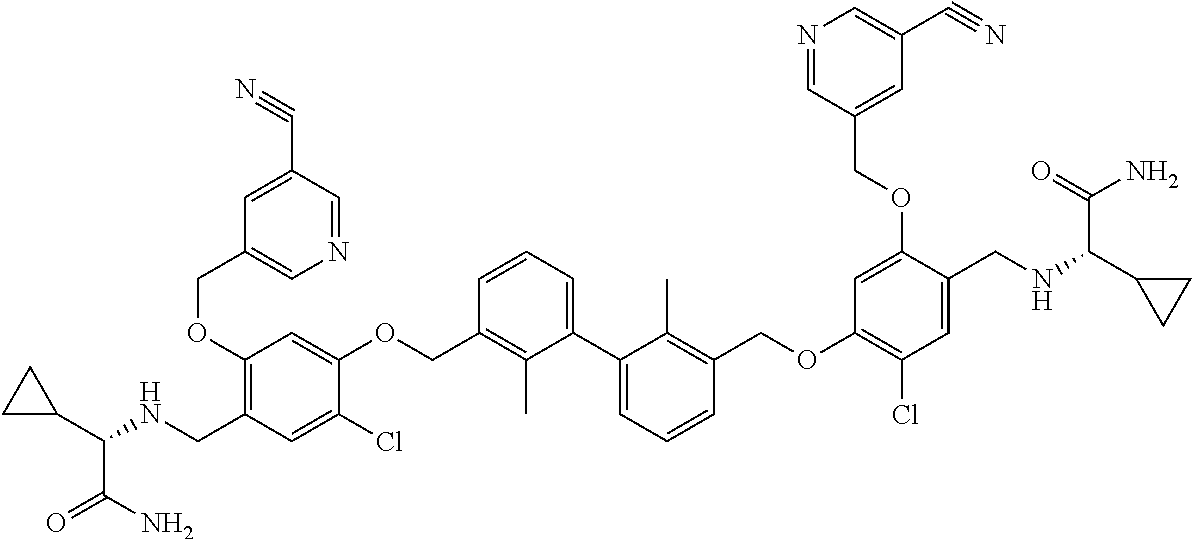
C1(OCC2=CN=CC(C#N)=C2)=C(CNC(C(N)=O)C2CC2)C=C(Cl)C(OCC2=C(C)C(C3=CC=CC(COC4=C(Cl)C=C(CNC(C(=O)N)C5CC5)C(OCC5=CC(C#N)=CN=C5)=C4)=C3C)=CC=C2)=C1
